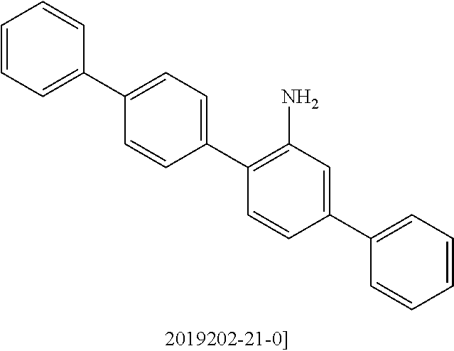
C1(C2=C(N)C=C(C3=CC=CC=C3)C=C2)=CC=C(C2=CC=CC=C2)C=C1
